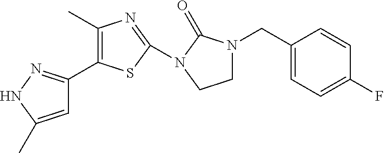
C1(C)=C(C2=NNC(C)=C2)SC(N2C(=O)N(CC3=CC=C(F)C=C3)CC2)=N1
